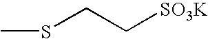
S(CC[SO3K])C
